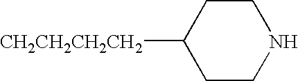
[CH2CH2CH2CH2]C1CCNCC1
